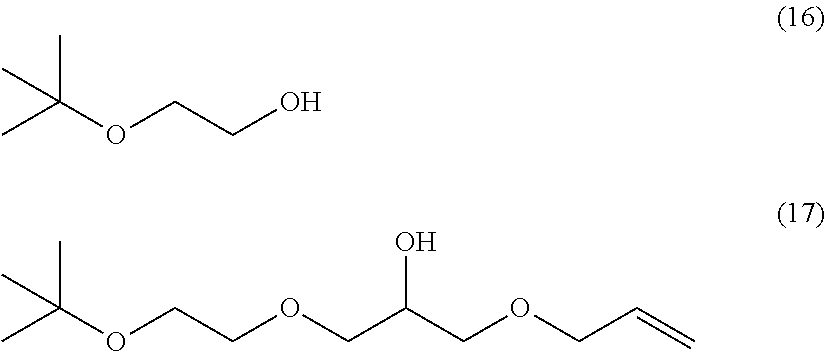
CC(OCCOCC(COCC=C)O)(C)C.CC(OCCO)(C)C
